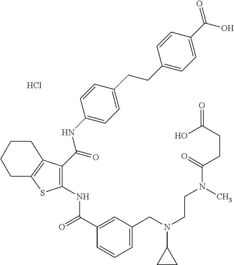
Cl.C1(C(=O)NC2=C(C(NC3=CC=C(CCC4=CC=C(C(O)=O)C=C4)C=C3)=O)C3=C(S2)CCCC3)=CC(CN(CCN(C)C(CCC(=O)O)=O)C2CC2)=CC=C1
